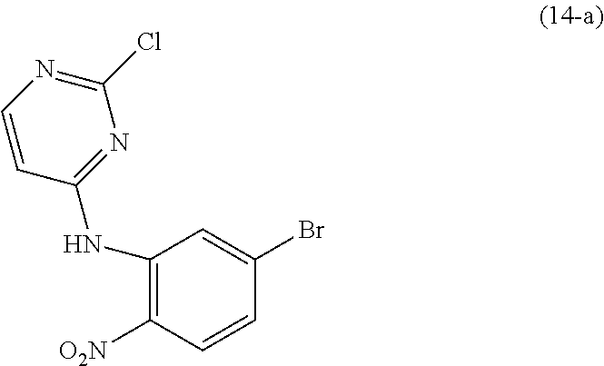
C1([O2N])=C(NC2=NC(Cl)=NC=C2)C=C(Br)C=C1
